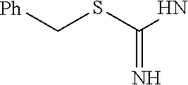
S(C(N)=N)C[Ph]
